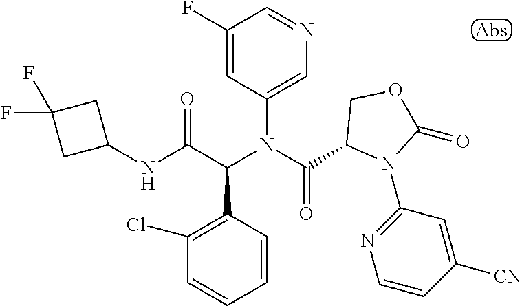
C1=CC(C(C(NC2CC(F)(F)C2)=O)N(C(=O)C2N(C3=NC=CC([CN])=C3)C(=O)OC2)C2=CN=CC(F)=C2)=C(Cl)C=C1
